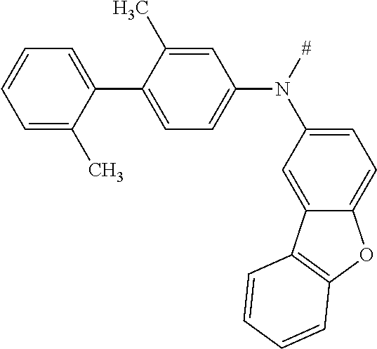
C1=CC=C(C)C(C2=CC=C(N(C3=CC=C4C(=C3)C3=C(O4)C=CC=C3)[#])C=C2C)=C1
